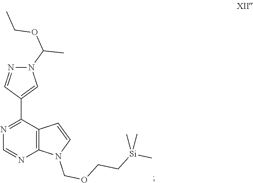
N1=C(C2=CN(C(OCC)C)N=C2)C2=C(N=C1)N(COCC[Si](C)(C)C)C=C2
